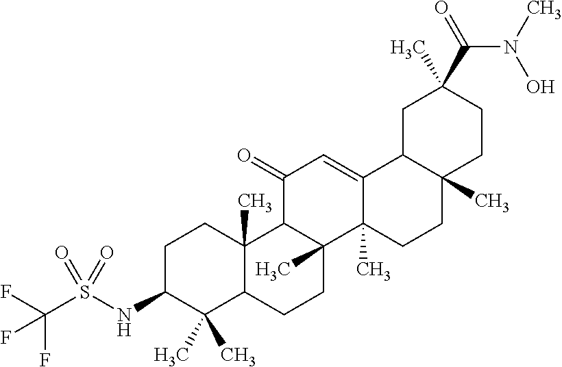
C1C(NS(C(F)(F)F)(=O)=O)C(C)(C)C2C(C)(C1)C1C(C)(CC2)C2(C)C(=CC1=O)C1C(C)(CC2)CCC(C(=O)N(C)O)(C)C1
